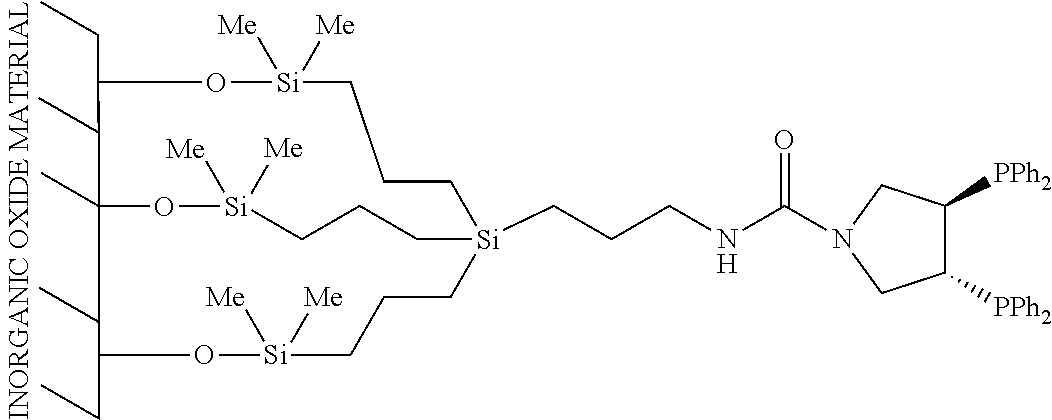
C(CCNC(=O)N1CC([PPh2])C([PPh2])C1)[Si]12CCC[Si]([Me])([Me])OC(CC)C(C)(O[Si]([Me])([Me])CCC1)C(CC)O[Si]([Me])([Me])CCC2
